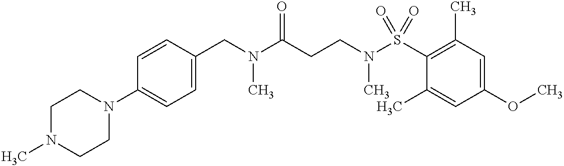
C(N(C(CCN(C)S(=O)(C1=C(C)C=C(OC)C=C1C)=O)=O)C)C1=CC=C(N2CCN(C)CC2)C=C1
